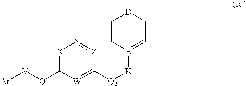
[Ar][V][Q1]C1=[X][Y]=[Z]C([Q2][K][E]2=CC[D]CC2)=[W]1
